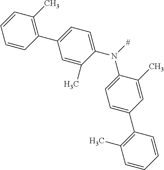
N(C1=CC=C(C2=C(C)C=CC=C2)C=C1C)([#])C1=CC=C(C2=C(C)C=CC=C2)C=C1C
